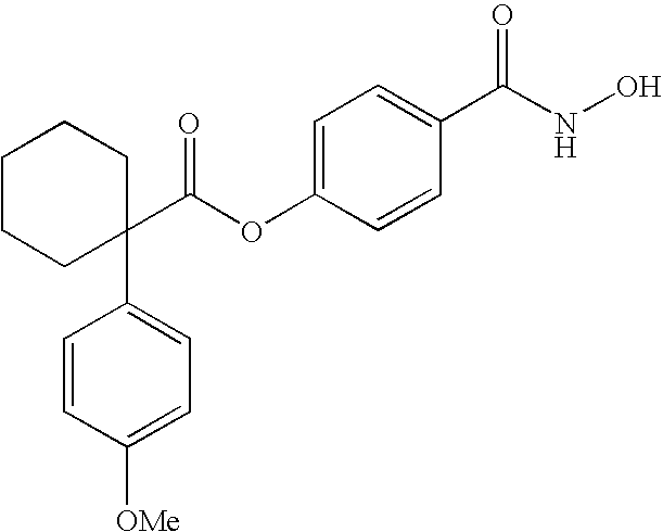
C1=C(OC(C2(C3=CC=C([OMe])C=C3)CCCCC2)=O)C=CC(C(NO)=O)=C1
